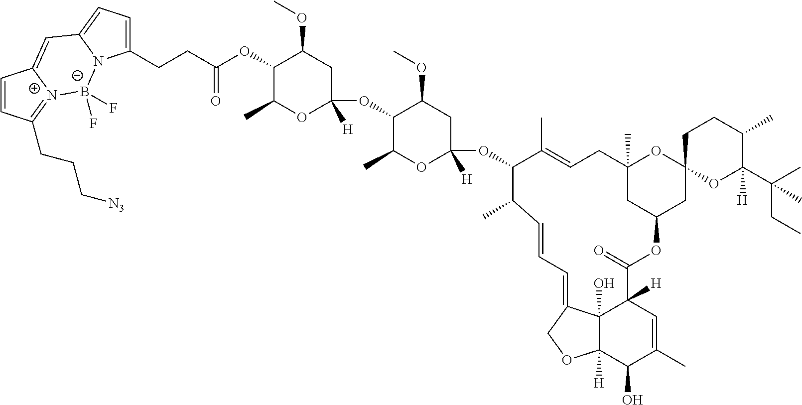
C(CC(OC1C(C)OC([H])(OC2C(C)OC(OC3C(C)C=CC=C4C5(O)C([H])(C(=O)OC6CC(C)(CC=C3C)OC3(C6)OC(C(CC)(C)C)([H])C(C)CC3)C=C(C)C(O)C5([H])OC4)([H])CC2OC)CC1OC)=O)C1=CC=C2N1[B-](F)(F)[N+]1=C(CCC[N3])C=CC1=C2
